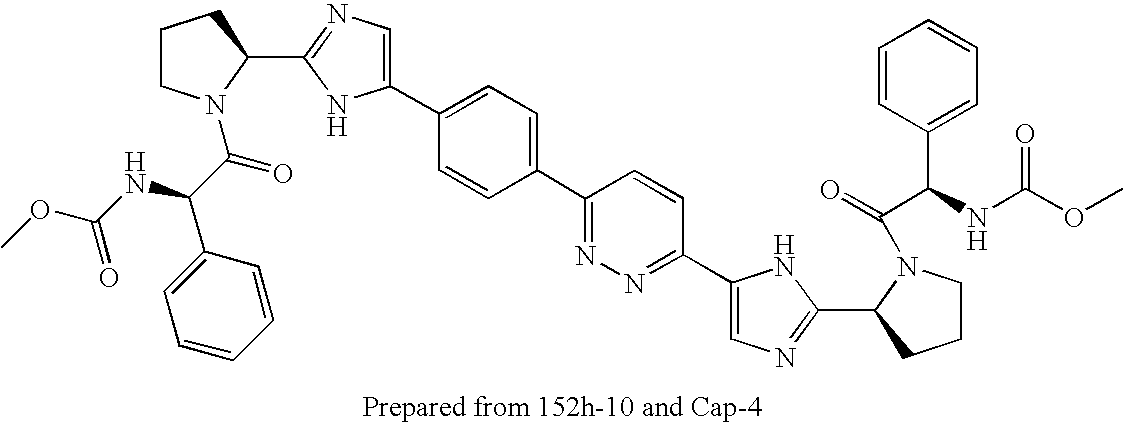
C1(C2=CC=C(C3=NN=C(C4=CN=C(C5N(C(=O)C(C6=CC=CC=C6)NC(OC)=O)CCC5)N4)C=C3)C=C2)=CN=C(C2N(C(C(NC(OC)=O)C3=CC=CC=C3)=O)CCC2)N1
